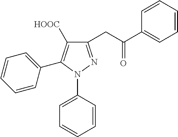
C1(CC(C2=CC=CC=C2)=O)=NN(C2=CC=CC=C2)C(C2=CC=CC=C2)=C1[HOOC]
